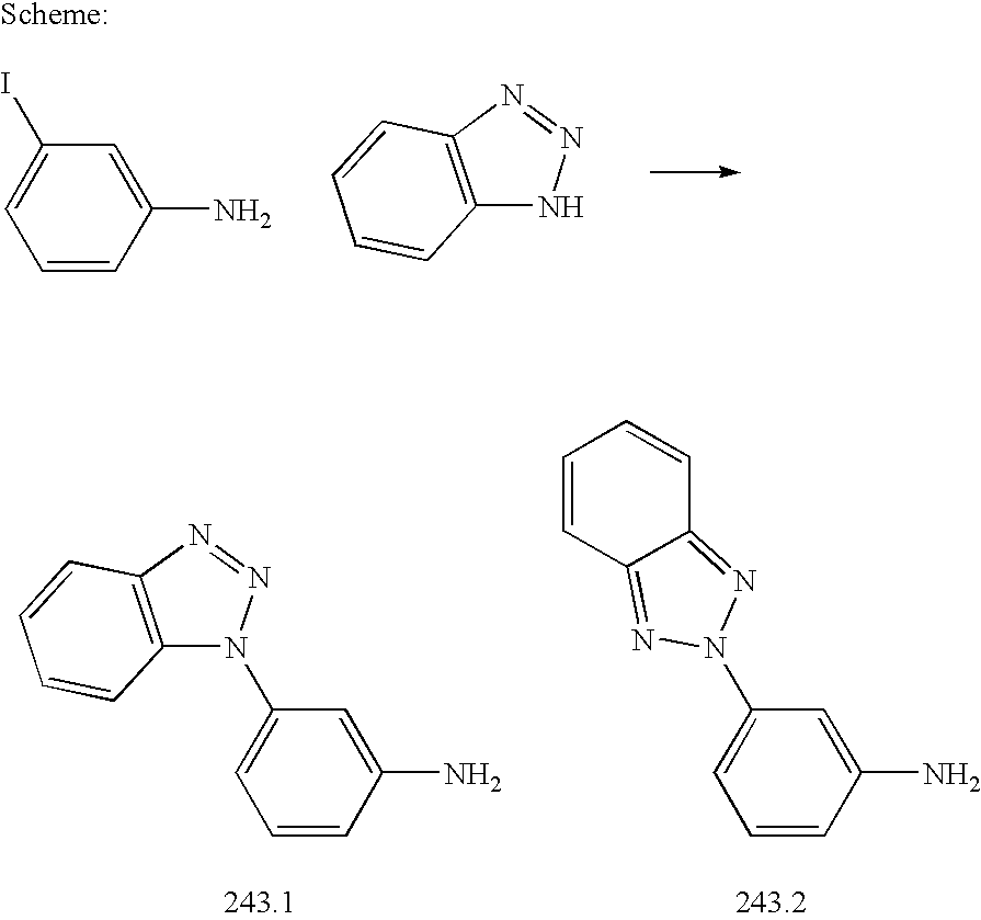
C1=C(I)C=C(N)C=C1.C12=C(N=NN1)C=CC=C2.C1(N2N=C3C=CC=CC3=N2)=CC=CC(N)=C1.C12=C(N=NN1C1=CC=CC(N)=C1)C=CC=C2
